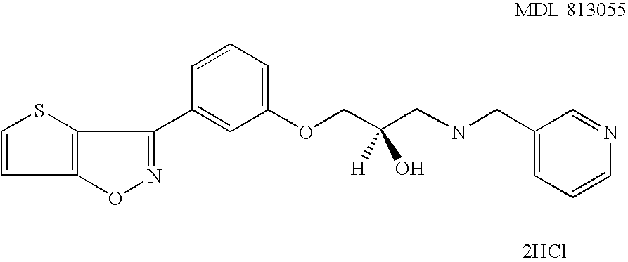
[2HCl].C1=CSC2=C1ON=C2C1=CC(OCC(CNCC2=CC=CN=C2)(O)[H])=CC=C1
